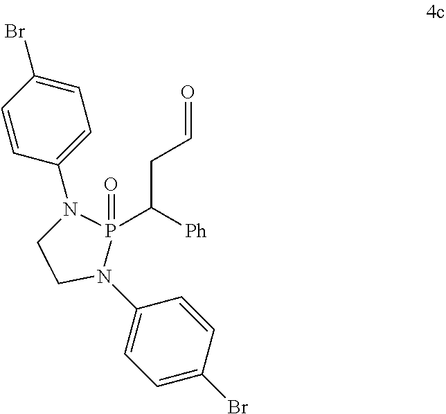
C1=C(Br)C=CC(N2P(C([Ph])CC=O)(=O)N(C3=CC=C(Br)C=C3)CC2)=C1
